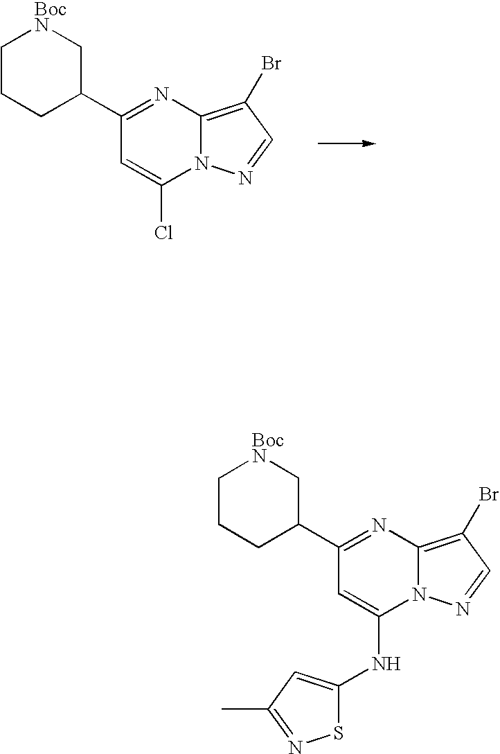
C1(C2=NC3=C(Br)C=NN3C(Cl)=C2)C[BocN]CCC1.C1(C2=NC3=C(Br)C=NN3C(NC3=CC(C)=NS3)=C2)C[BocN]CCC1
